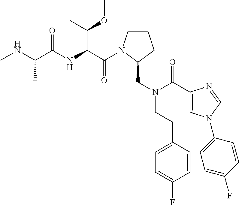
C(C(NC(C(NC)C)=O)C(C)OC)(=O)N1CCCC1CN(C(=O)C1=CN(C2=CC=C(F)C=C2)C=N1)CCC1=CC=C(F)C=C1
